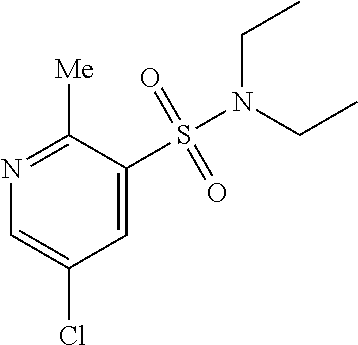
C1=C(S(=O)(=O)N(CC)CC)C([Me])=NC=C1Cl
